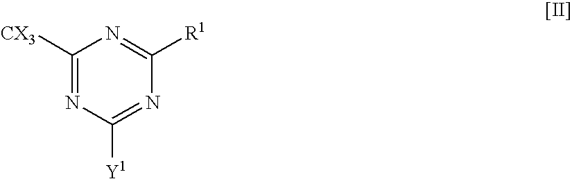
C1([CX3])=NC([Y1])=NC([R1])=N1
